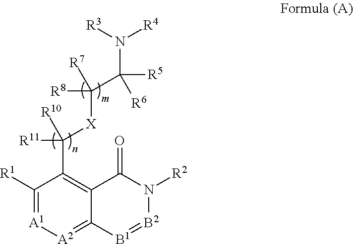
C1([R1])=[A1][A2]=C2C(=C1C([X]C([R8])([R7])C([R5])([R6])N([R3])[R4])([R11])[R10])C(=O)N([R2])[B2]=[B1]2
